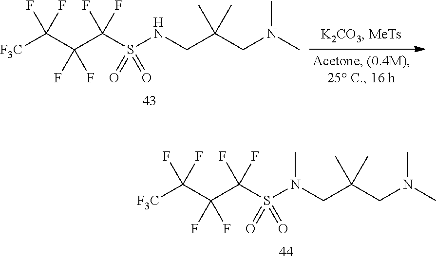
[F3C]C(C(C(S(N(CC(CN(C)C)(C)C)C)(=O)=O)(F)F)(F)F)(F)F.[F3C]C(C(C(S(NCC(CN(C)C)(C)C)(=O)=O)(F)F)(F)F)(F)F
